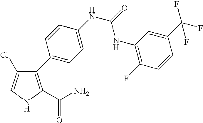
C1=C(Cl)C(C2=CC=C(NC(NC3=C(F)C=CC(C(F)(F)F)=C3)=O)C=C2)=C(C(N)=O)N1
